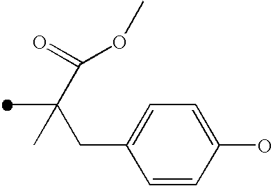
C1(CC(C)(C)C(=O)OC)=CC=C(O)C=C1
